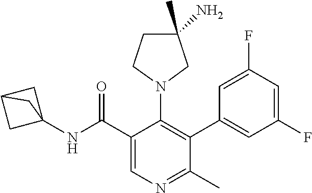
N1(C2=C(C3=CC(F)=CC(F)=C3)C(C)=NC=C2C(NC23CC(C2)C3)=O)CC(C)(N)CC1
